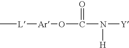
C[L][Ar]OC(N([Y])[H])=O
